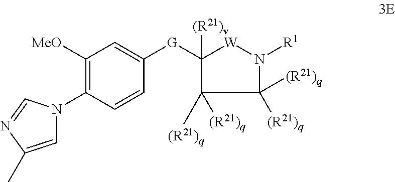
C1([G]C2=CC([MeO])=C(N3C=C(C)N=C3)C=C2)([(R21)v])C([(R21)q])([(R21)q])C([(R21)q])([(R21)q])N([R1])[W]1
